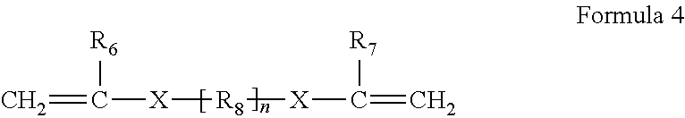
C=C([R6])[X][R8][X]C([R7])=C
